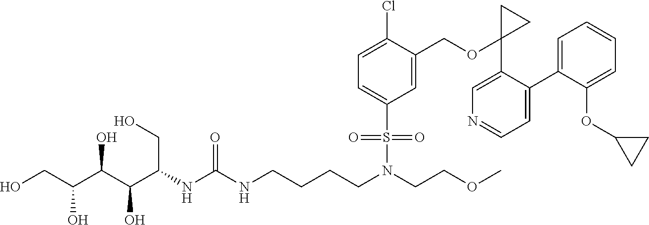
N(CCCCN(CCOC)S(C1=CC=C(Cl)C(COC2(C3=CN=CC=C3C3=CC=CC=C3OC3CC3)CC2)=C1)(=O)=O)C(NC(C(C(C(CO)O)O)O)CO)=O
